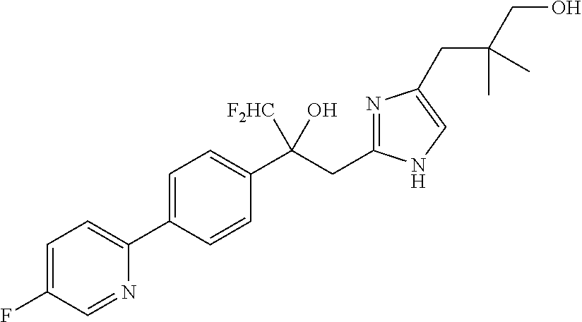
C1=C(C2=CC=C(F)C=N2)C=CC(C(CC2=NC(CC(CO)(C)C)=CN2)([F2HC])O)=C1
